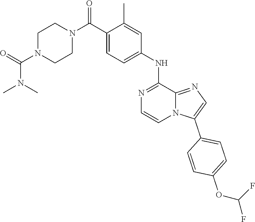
C1(C(N2CCN(C(=O)N(C)C)CC2)=O)=CC=C(NC2=NC=CN3C2=NC=C3C2=CC=C(OC(F)F)C=C2)C=C1C
